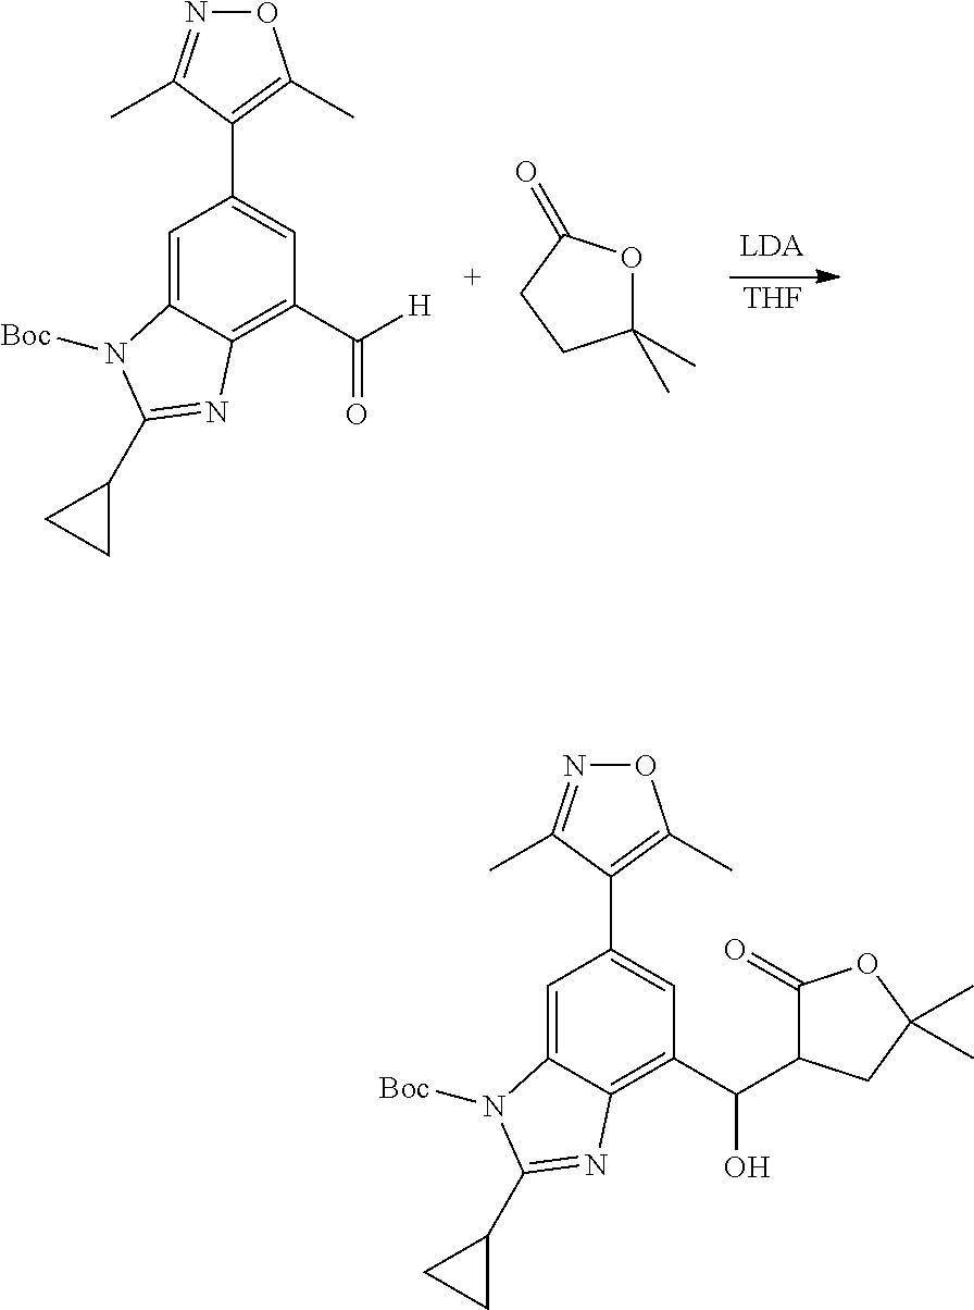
[THF].C12=CC(C3=C(C)ON=C3C)=CC(C([H])=O)=C1N=C(C1CC1)N2[Boc].C1(C)(C)OC(=O)CC1.C12=CC(C3=C(C)ON=C3C)=CC(C(C3C(=O)OC(C)(C)C3)O)=C1N=C(C1CC1)N2[Boc]
